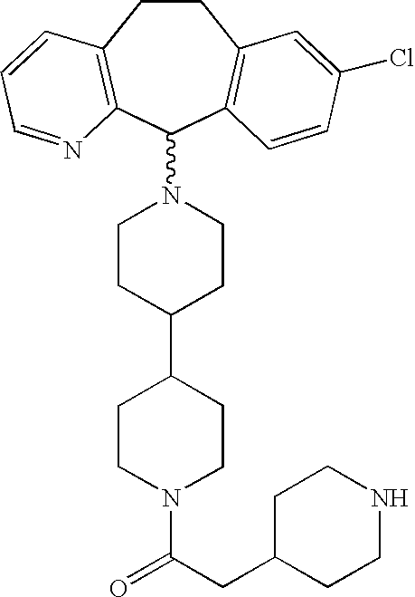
C1CC(C2CCN(C(CC3CCNCC3)=O)CC2)CCN1C1C2=C(CCC3=C1C=CC(Cl)=C3)C=CC=N2
